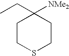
[NMe2]C1(CC)CCSCC1
